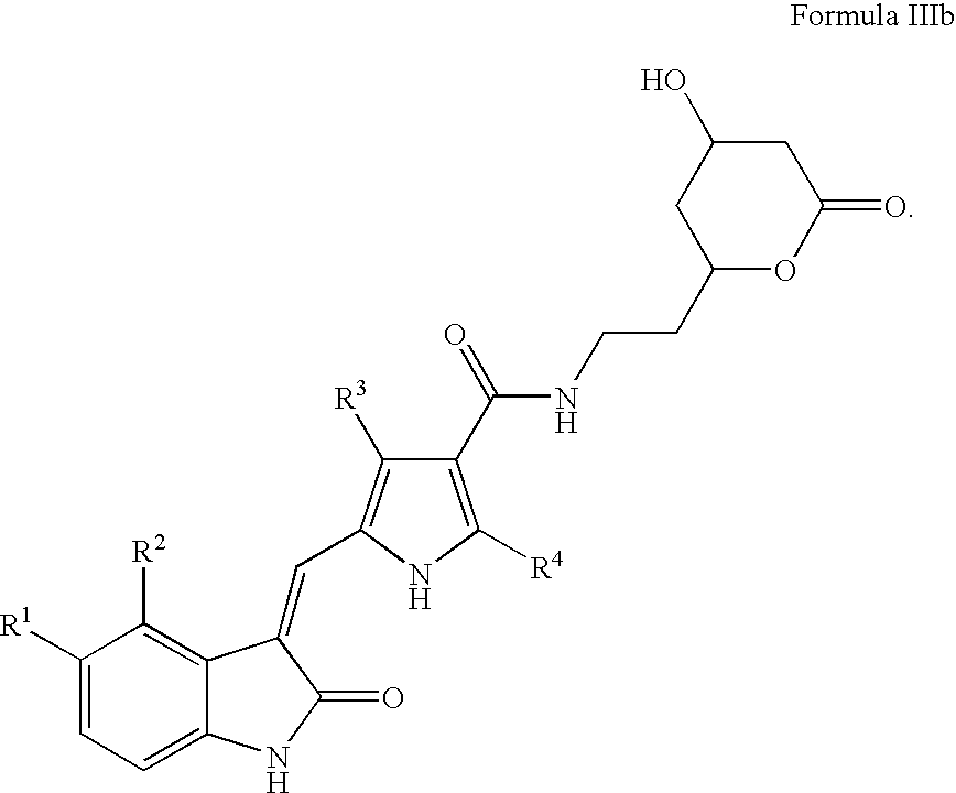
C1=C2C(=C([R2])C([R1])=C1)C(=CC1=C([R3])C(C(NCCC3OC(=O)CC(O)C3)=O)=C([R4])N1)C(=O)N2
